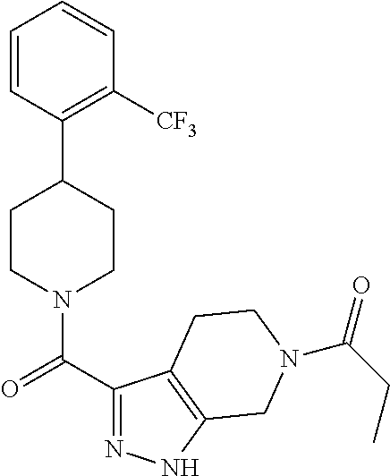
C1CN(C(C2=NNC3=C2CCN(C(CC)=O)C3)=O)CCC1C1=C([CF3])C=CC=C1
